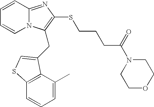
C1=CC2=NC(SCCCC(N3CCOCC3)=O)=C(CC3=CSC4=C3C(C)=CC=C4)N2C=C1
